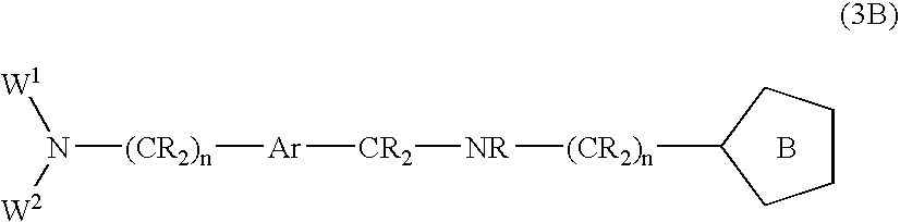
C1CCC([(CR2)n][NR][CR2][Ar][(CR2)n]N([W1])[W2])C1.B
